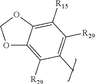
O1C2=C([R29])C(C)=C([R29])C([R15])=C2OC1
